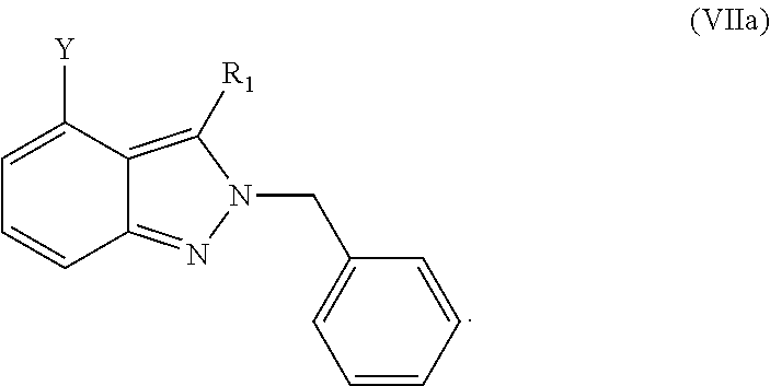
C1=C([Y])C2=C([R1])N(CC3=CC=CC=C3)N=C2C=C1
